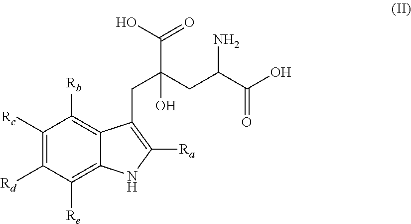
C1([Rc])=C([Rd])C([Re])=C2C(=C1[Rb])C(CC(CC(C(O)=O)N)(O)C(O)=O)=C([Ra])N2
